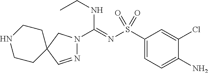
N1=CC2(CN1C(=NS(C1=CC=C(N)C(Cl)=C1)(=O)=O)NCC)CCNCC2
